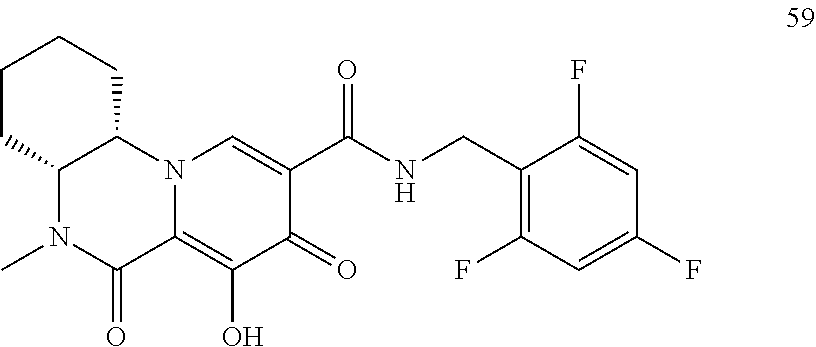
C1(F)=CC(F)=CC(F)=C1CNC(C1=CN2C(=C(O)C1=O)C(=O)N(C)C1C2CCCC1)=O
